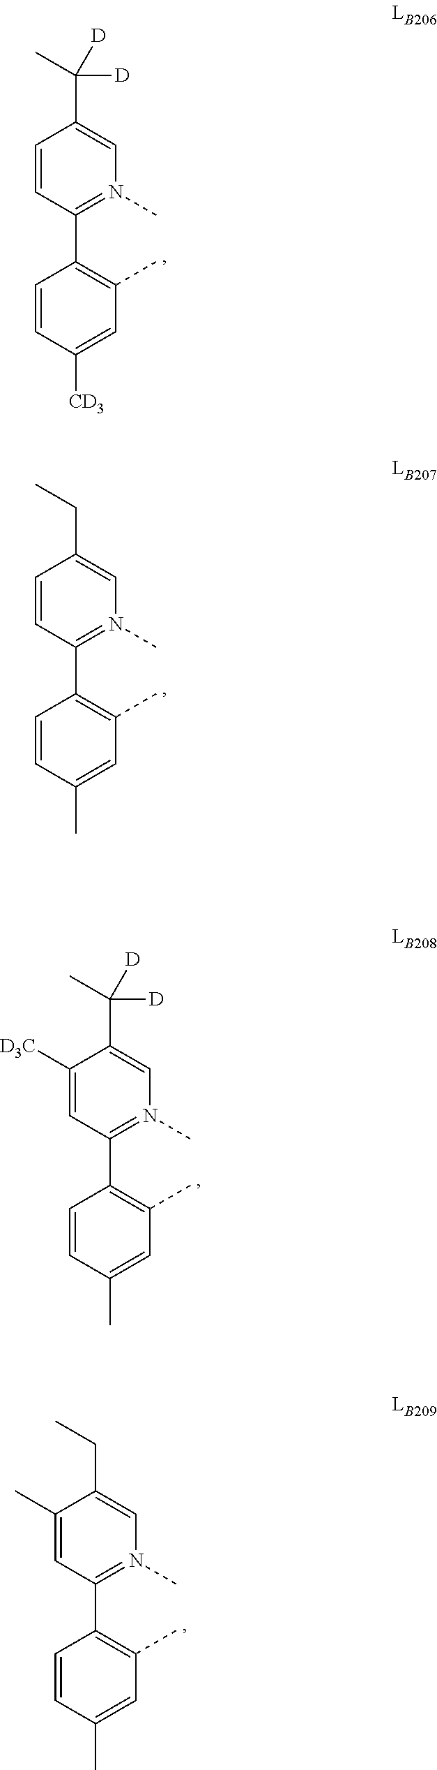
C1(C2=C(C)C=C([CD3])C=C2)=N(C)C=C(C(C)([D])[D])C=C1.C1(C2=C(C)C=C(C)C=C2)=N(C)C=C(CC)C=C1.C1(C2=C(C)C=C(C)C=C2)=N(C)C=C(C(C)([D])[D])C([D3C])=C1.C1(C2=C(C)C=C(C)C=C2)=N(C)C=C(CC)C(C)=C1
